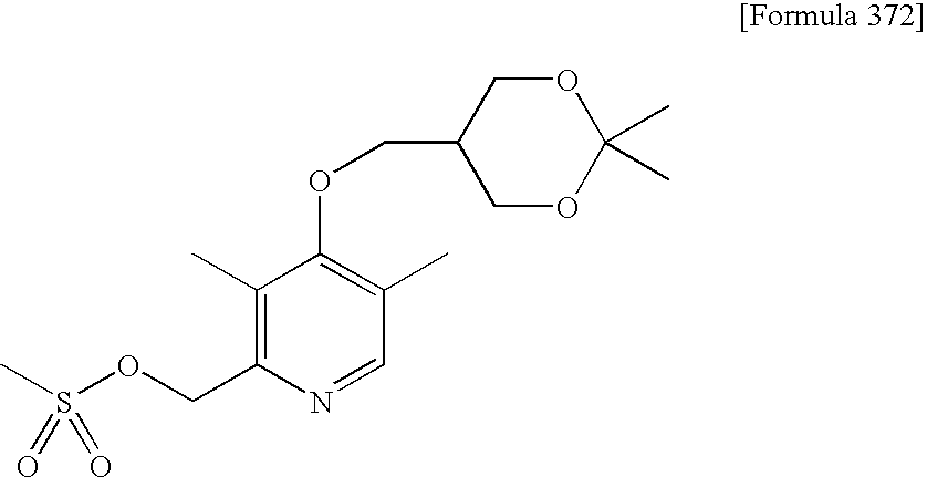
O(CC1=C(C)C(OCC2COC(C)(C)OC2)=C(C)C=N1)S(C)(=O)=O
